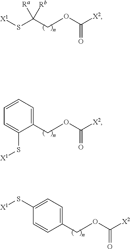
S(C(COC(=O)[X2])([Rb])[Ra])[X1].C1(COC(=O)[X2])=CC=CC=C1S[X1].C1(COC(=O)[X2])=CC=C(S[X1])C=C1
